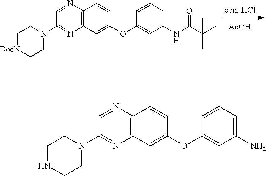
[AcOH].C12=C(C=C(OC3=CC(NC(C(C)(C)C)=O)=CC=C3)C=C1)N=C(N1CC[BocN]CC1)C=N2.C12=C(C=C(OC3=CC(N)=CC=C3)C=C1)N=C(N1CCNCC1)C=N2
